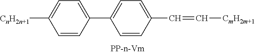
C1=C(C2=CC=C(C=C[CmH2m+1])C=C2)C=CC([CnH2n+1])=C1
